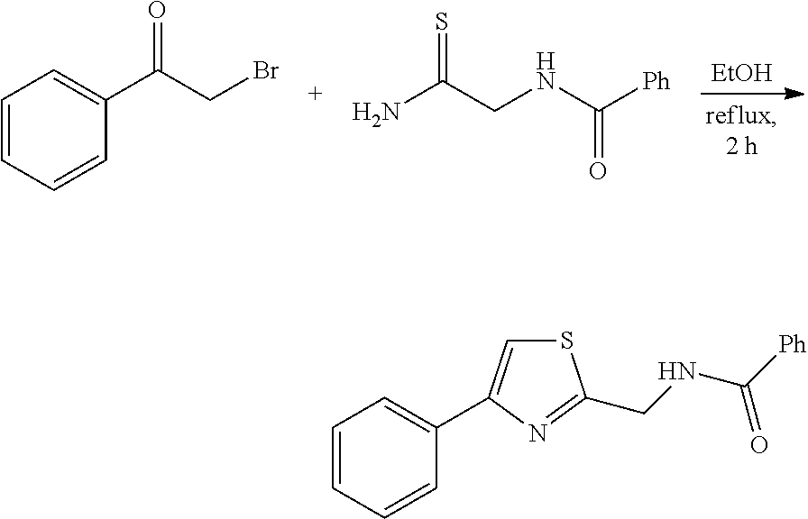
[EtOH].C1=CC=CC(C(CBr)=O)=C1.NC(CNC([Ph])=O)=S.C1=CC=CC(C2=CSC(CNC([Ph])=O)=N2)=C1
